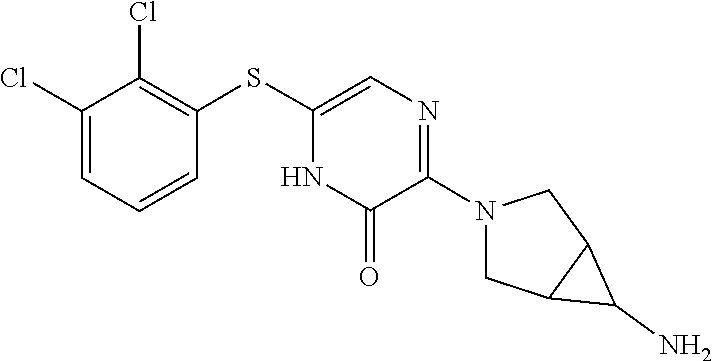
N1(C2=NC=C(SC3=C(Cl)C(Cl)=CC=C3)NC2=O)CC2C(C1)C2N
